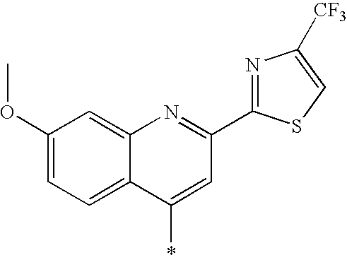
C1(OC)=CC=C2C(=C1)N=C(C1=NC([CF3])=CS1)C=C2*
